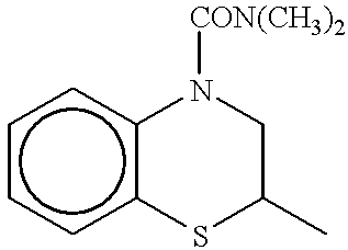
c1ccc2c(c1)N([CON(CH3)2])CC(C)S2
